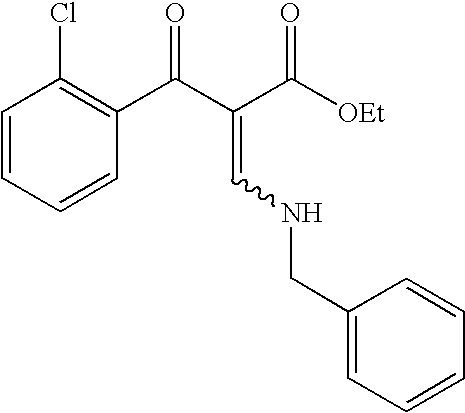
C1=CC=CC(C(C(C([OEt])=O)=CNCC2=CC=CC=C2)=O)=C1Cl
